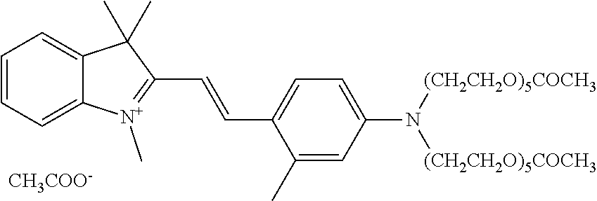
C12=CC=CC=C1[N+](C)=C(C=CC1=CC=C(N([(CH2CH2O)5COCH3])[(CH2CH2O)5COCH3])C=C1C)C2(C)C.[CH3COO-]
